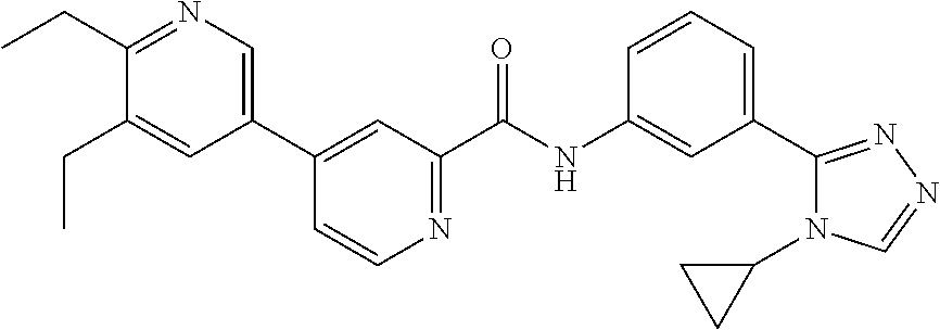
C1(CC)=NC=C(C2=CC(C(=O)NC3=CC(C4=NN=CN4C4CC4)=CC=C3)=NC=C2)C=C1CC
